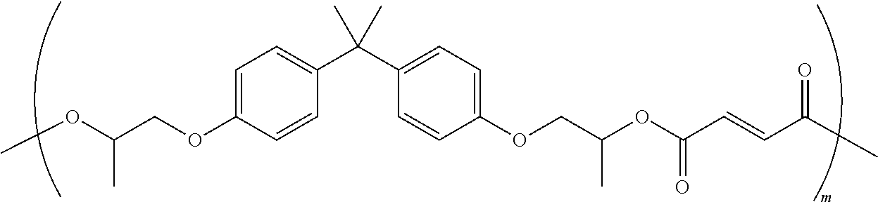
COC(C)COC1=CC=C(C(C2=CC=C(OCC(C)OC(=O)C=CC(C)=O)C=C2)(C)C)C=C1
